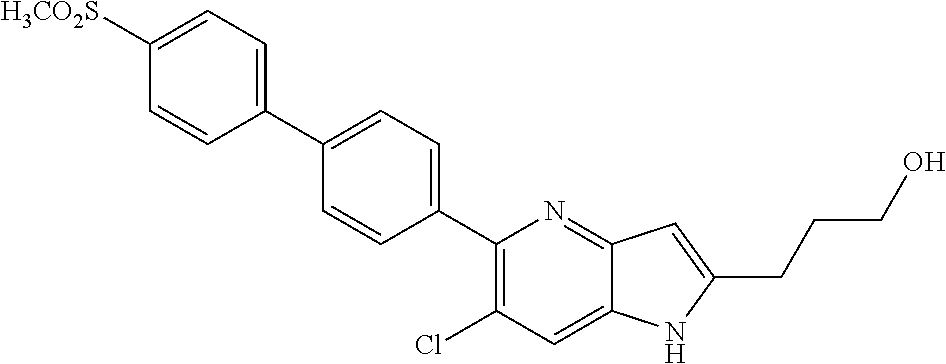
C1(C2=CC=C(C3=C(Cl)C=C4C(=N3)C=C(CCCO)N4)C=C2)=CC=C([SO2CH3])C=C1
